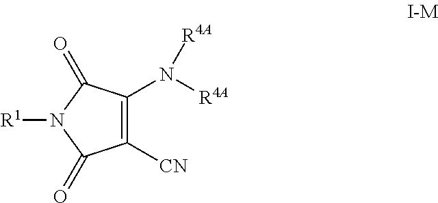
C1([CN])=C(N([R4A])[R4A])C(=O)N([R1])C1=O
